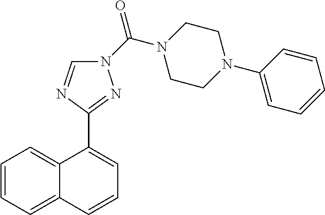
C1=CC=C2C(=C1)C(C1=NN(C(N3CCN(C4=CC=CC=C4)CC3)=O)C=N1)=CC=C2
